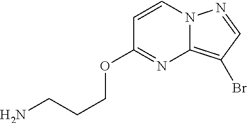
C1=CN2C(=C(Br)C=N2)N=C1OCCCN
